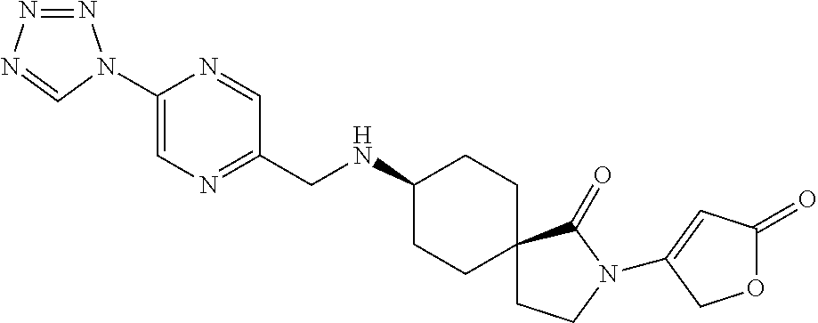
C1(N2N=NN=C2)=CN=C(CNC2CCC3(CC2)CCN(C2=CC(=O)OC2)C3=O)C=N1
